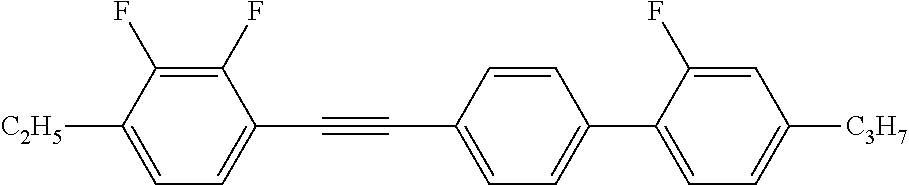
C1(F)=C(F)C([C2H5])=CC=C1C#CC1=CC=C(C2=CC=C([C3H7])C=C2F)C=C1
